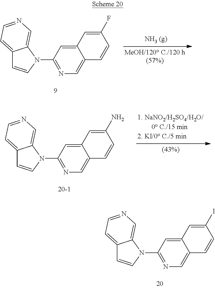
C12=CC=NC=C1N(C1=NC=C3C(=C1)C=C(F)C=C3)C=C2.C12=CC=NC=C1N(C1=NC=C3C(=C1)C=C(N)C=C3)C=C2.C12=CC=NC=C1N(C1=NC=C3C(=C1)C=C(I)C=C3)C=C2
